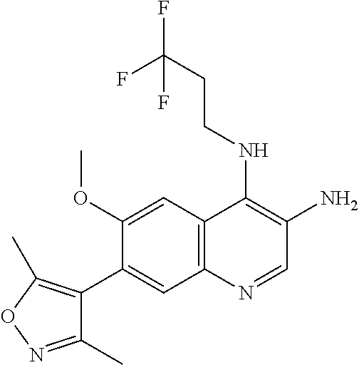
C12=C(C=C(OC)C(C3=C(C)ON=C3C)=C1)C(NCCC(F)(F)F)=C(N)C=N2
